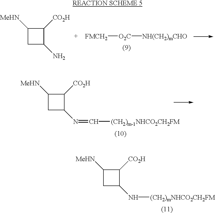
C1([MeHN])CC(N)C1[CO2H].[FMCH2][O2C][NH(CH2)mCHO].C1([MeHN])CC(N=C[(CH2)m-1NHCO2CH2FM])C1[CO2H].C1([MeHN])CC(N[(CH2)mNHCO2CH2FM])C1[CO2H]
